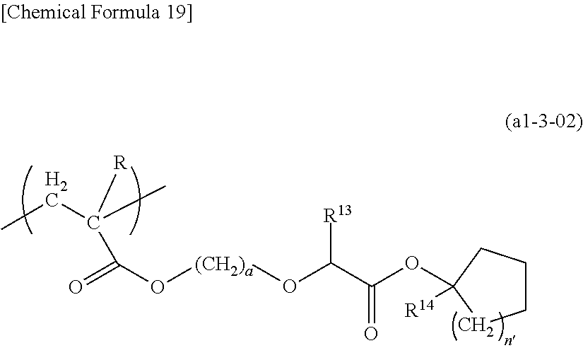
C1CCC(OC(C(O[(CH2)a]OC(=O)C([R])(C)CC)[R13])=O)([R14])C1
